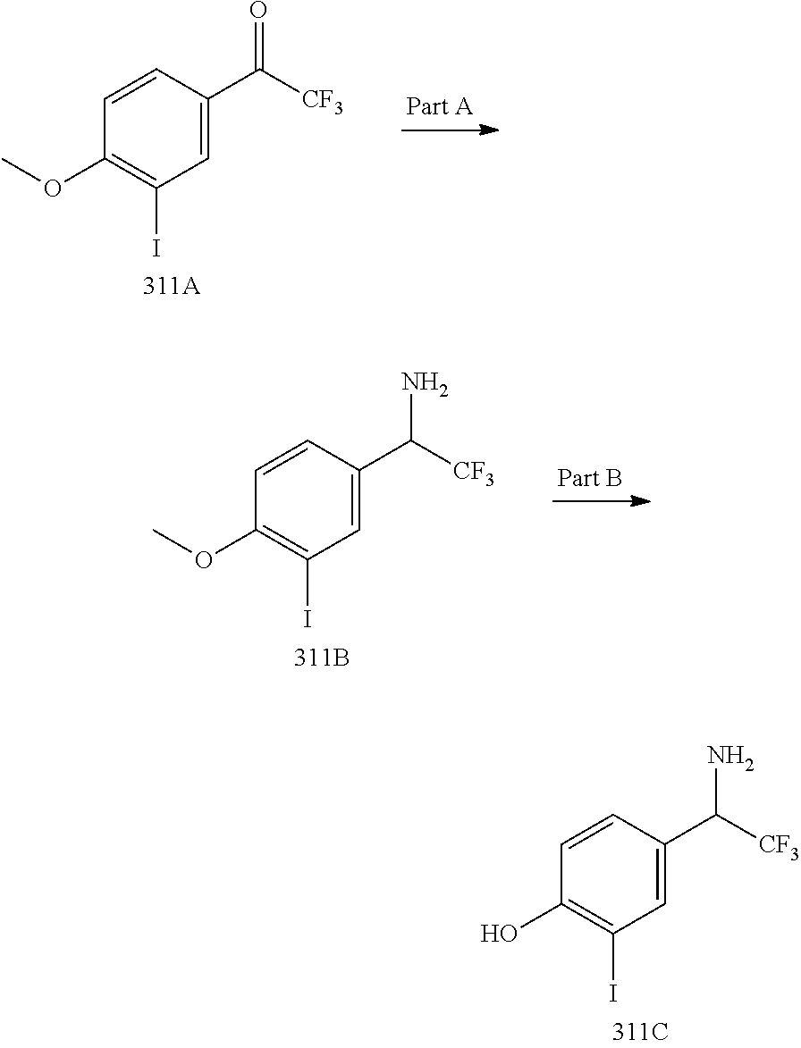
C1=CC(C([CF3])=O)=CC(I)=C1OC.C1=CC(C([CF3])N)=CC(I)=C1OC.C1=CC(C([CF3])N)=CC(I)=C1O
